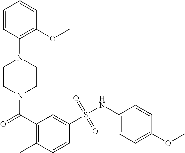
N1(C(C2=C(C)C=CC(S(NC3=CC=C(OC)C=C3)(=O)=O)=C2)=O)CCN(C2=C(OC)C=CC=C2)CC1
